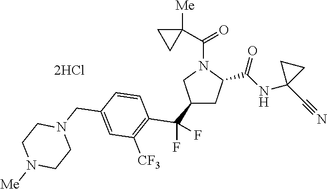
C1(C(F)(F)C2=C([CF3])C=C(CN3CCN([Me])CC3)C=C2)CC(C(NC2(C#N)CC2)=O)N(C(C2([Me])CC2)=O)C1
